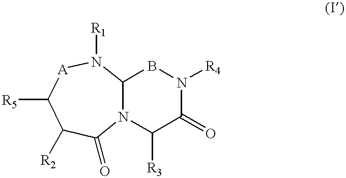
N12C(BN([R4])C(=O)C1[R3])N([R1])[A]C([R5])C([R2])C2=O
